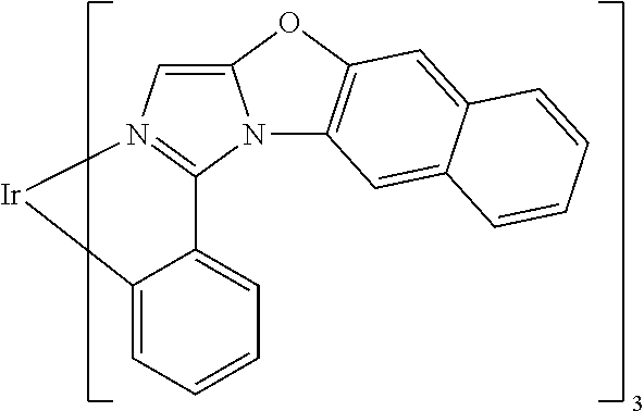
C12=CN3=C(N1C1=C(O2)C=C2C(=C1)C=CC=C2)C1=CC=CC=C1[Ir]3
